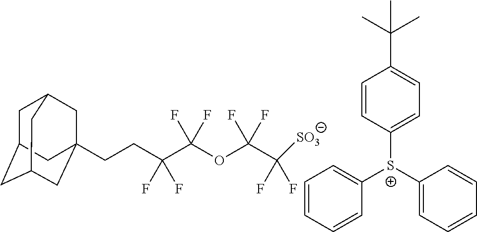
C1C2CC3CC(CCC(C(OC(C(F)(F)[SO3])(F)F)(F)F)(F)F)(CC1C3)C2.C1=CC=CC([S+](C2=CC=CC=C2)C2=CC=C(C(C)(C)C)C=C2)=C1
